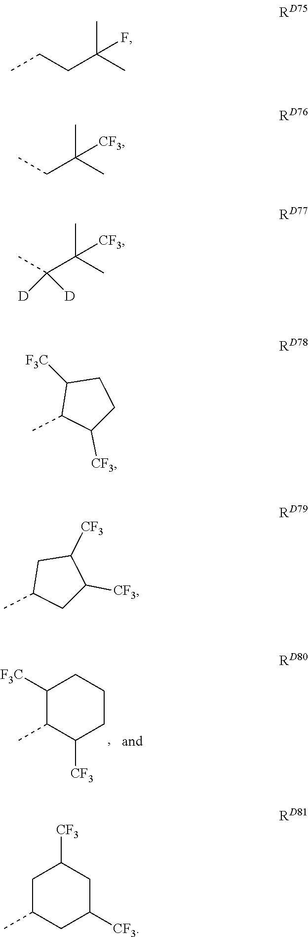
C1([F3C])C(C)C([CF3])CCC1.CCCC(C)(C)F.CCC(C)(C)[CF3].CC(C(C)(C)[CF3])([D])[D].[F3C]C1C(C)C([CF3])CC1.C1C(C)CC([CF3])C1[CF3].C1C(C)CC([CF3])CC1[CF3]
